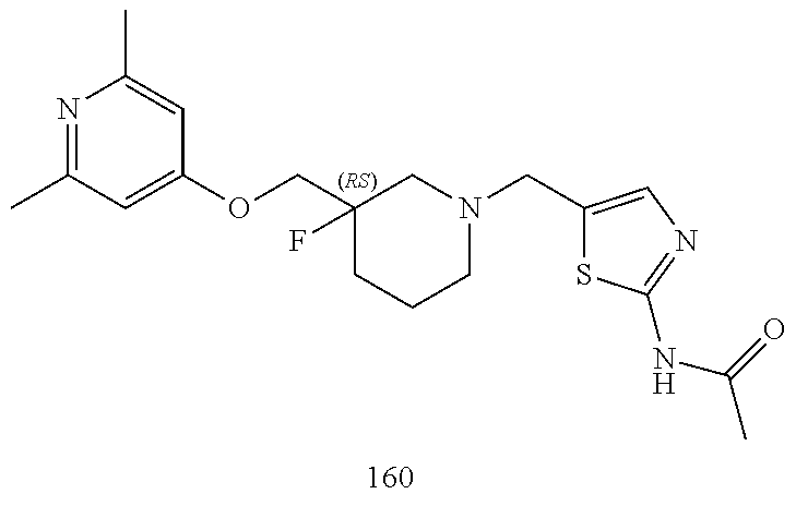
N1=C(C)C=C(OCC2(F)CCCN(CC3=CN=C(NC(C)=O)S3)C2)C=C1C
